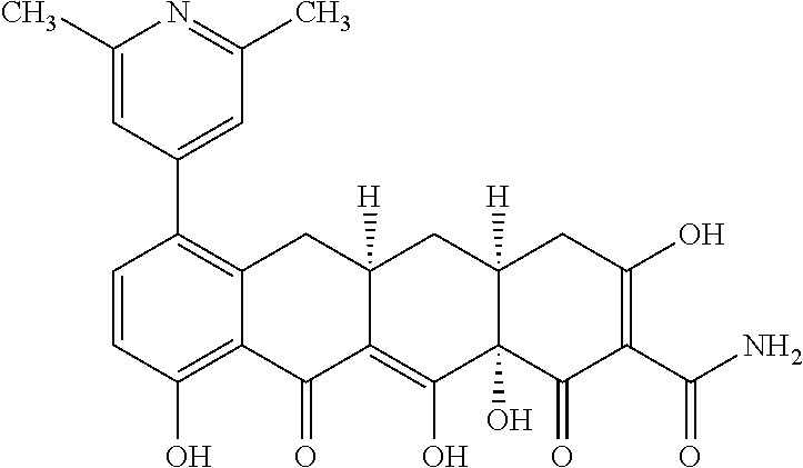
C1=CC(O)=C2C(=C1C1=CC(C)=NC(C)=C1)CC1([H])C(=C(O)C3(O)C([H])(C1)CC(O)=C(C(N)=O)C3=O)C2=O
